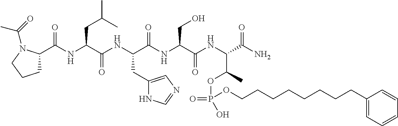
C1C(C(NC(C(NC(C(NC(C(NC(C(N)=O)C(C)OP(=O)(OCCCCCCCCC2=CC=CC=C2)O)=O)CO)=O)CC2=CN=CN2)=O)CC(C)C)=O)N(C(=O)C)CC1
